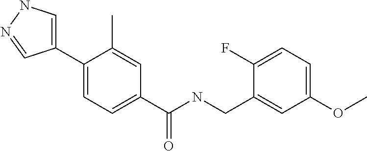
C1=C(C2=CC=C(C(NCC3=CC(OC)=CC=C3F)=O)C=C2C)C=NN1
